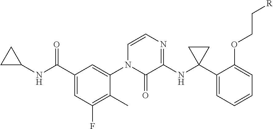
N(C(C1=CC(F)=C(C)C(N2C(=O)C(NC3(C4=CC=CC=C4OCC[R])CC3)=NC=C2)=C1)=O)C1CC1
